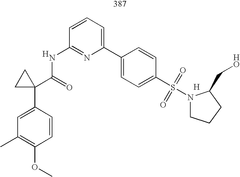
C1=C(C2(C(=O)NC3=NC(C4=CC=C(S(N5CCCC5CO)(=O)=O)C=C4)=CC=C3)CC2)C=CC(OC)=C1C.[H].[H]
